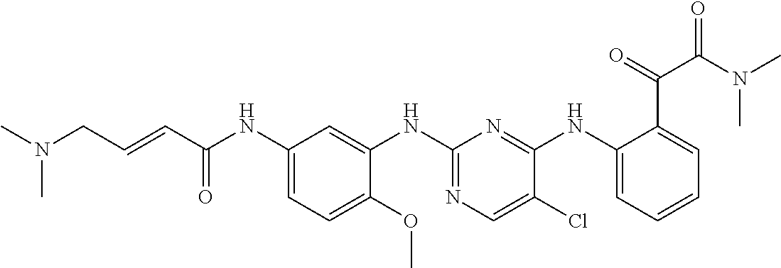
C1(NC(C=CCN(C)C)=O)=CC=C(OC)C(NC2=NC=C(Cl)C(NC3=CC=CC=C3C(=O)C(N(C)C)=O)=N2)=C1
